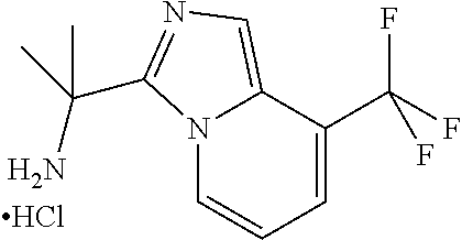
N12C=CC=C(C(F)(F)F)C1=CN=C2C(N)(C)C.Cl
